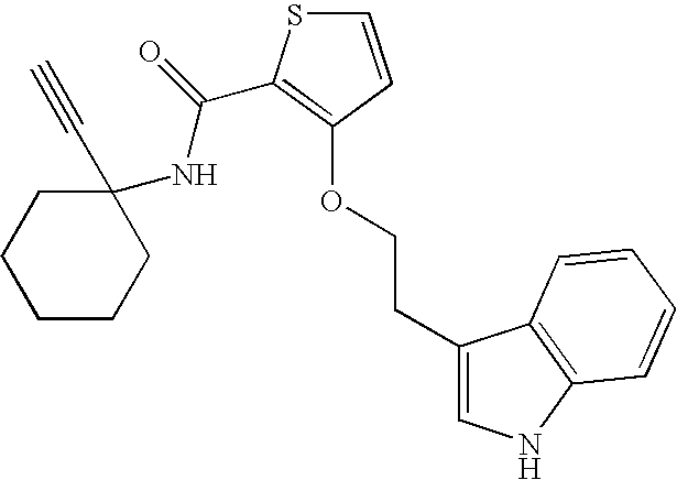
C1(C#C)(NC(=O)C2=C(OCCC3=CNC4=C3C=CC=C4)C=CS2)CCCCC1
